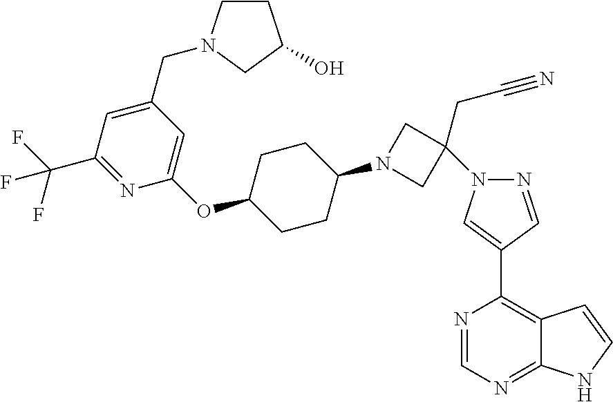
N1=CN=C2C(=C1C1=CN(C3(CC#N)CN(C4CCC(OC5=CC(CN6CCC(O)C6)=CC(C(F)(F)F)=N5)CC4)C3)N=C1)C=CN2
